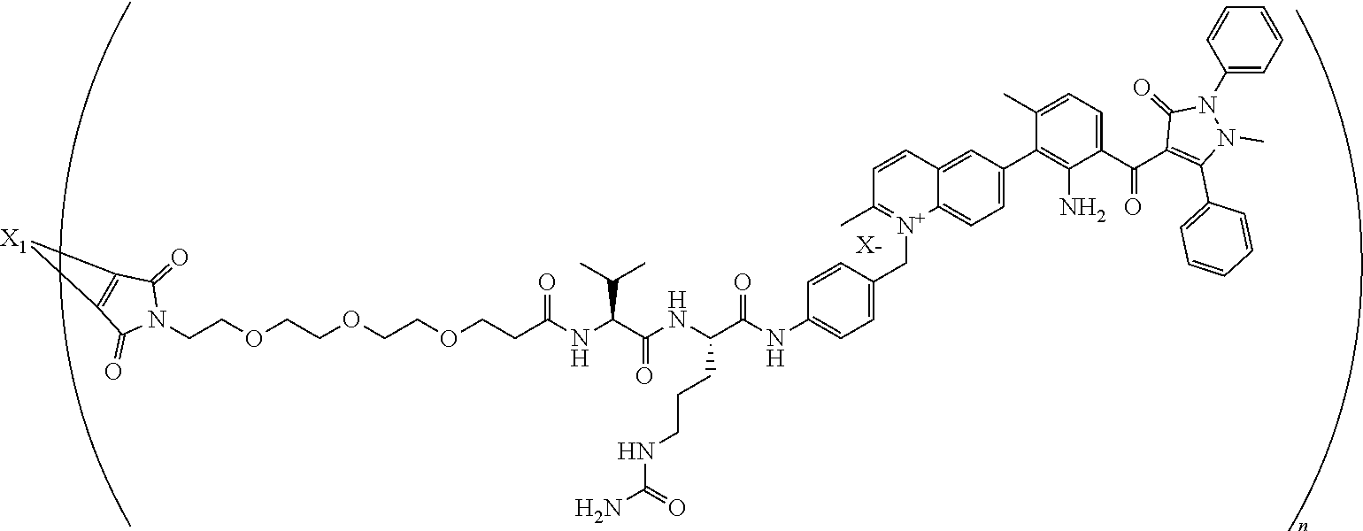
[X-].N1(CCOCCOCCOCCC(NC(C(NC(C(NC2=CC=C(C[N+]3=C(C)C=CC4=CC(C5=C(N)C(C(=O)C6=C(C7=CC=CC=C7)N(C)N(C7=CC=CC=C7)C6=O)=CC=C5C)=CC=C34)C=C2)=O)CCCNC(=O)N)=O)C(C)C)=O)C(=O)C2=C(C1=O)[X1]2
